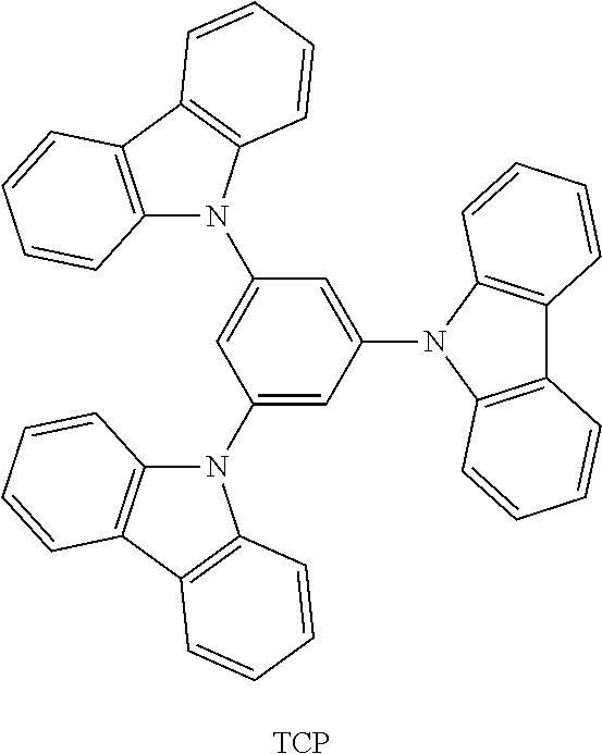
C1(N2C3=C(C4=C2C=CC=C4)C=CC=C3)=CC(N2C3=C(C4=C2C=CC=C4)C=CC=C3)=CC(N2C3=C(C4=C2C=CC=C4)C=CC=C3)=C1.[TCP]
